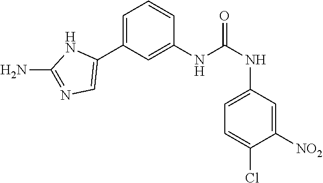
C1(NC(NC2=CC=C(Cl)C([NO2])=C2)=O)=CC(C2=CN=C(N)N2)=CC=C1
